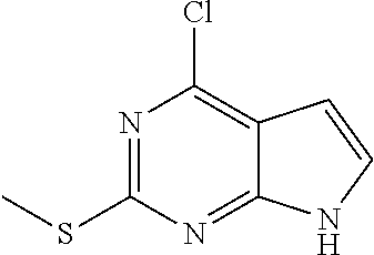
N1=C(SC)N=C2C(=C1Cl)C=CN2
